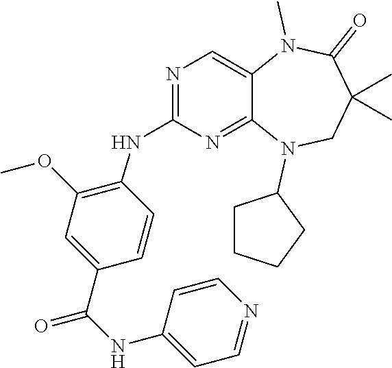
C1=CC(C(NC2=CC=NC=C2)=O)=CC(OC)=C1NC1=NC=C2C(=N1)N(C1CCCC1)CC(C)(C)C(=O)N2C
